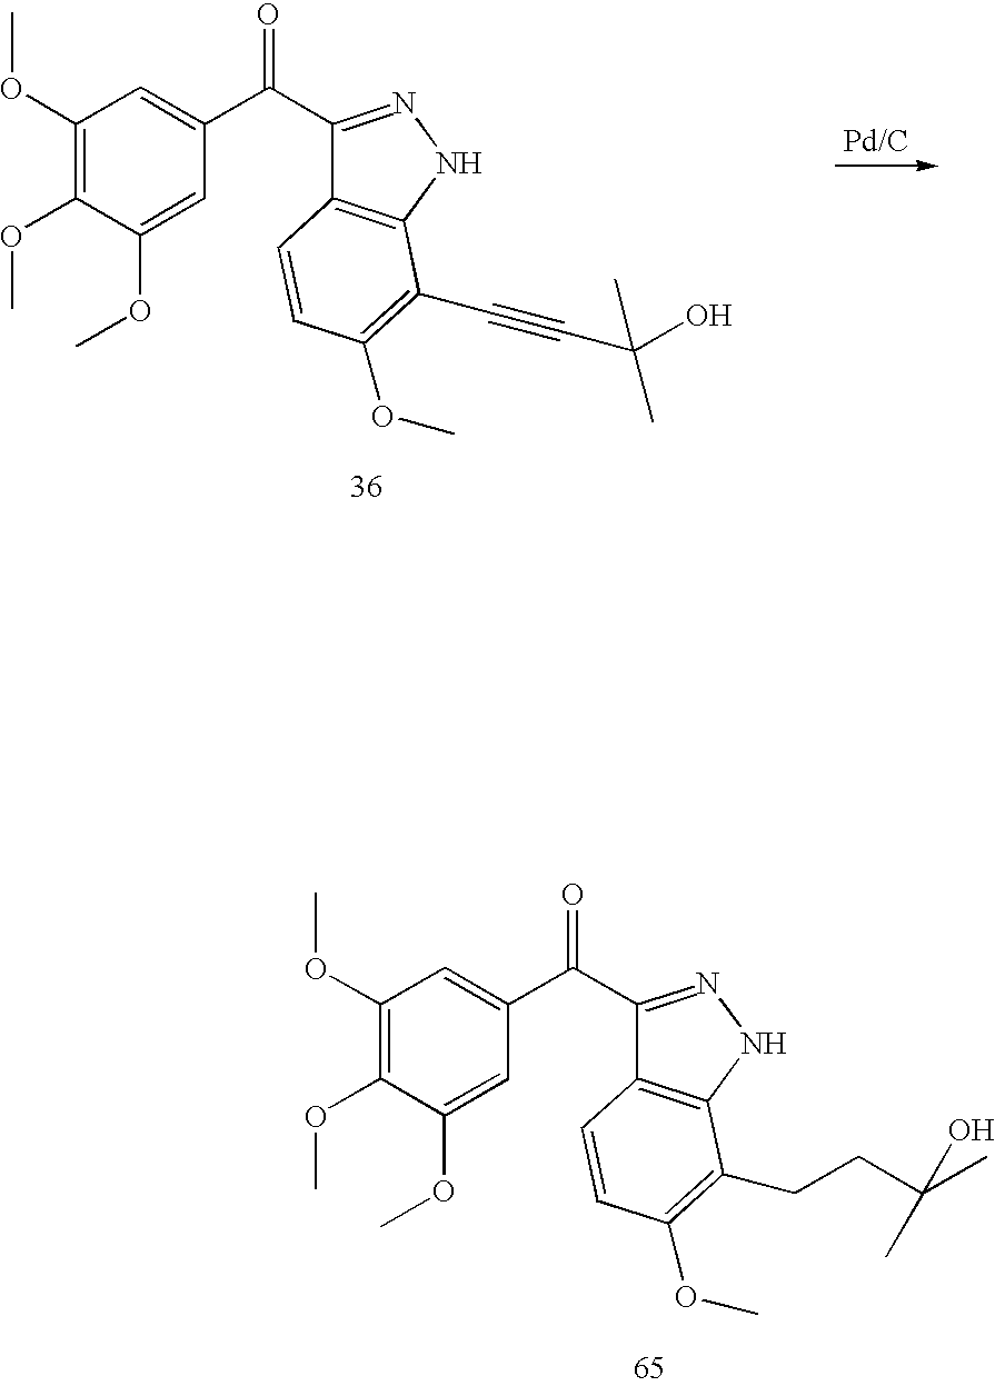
O(C1=C(OC)C=C(C(C2=NNC3=C2C=CC(OC)=C3C#CC(O)(C)C)=O)C=C1OC)C.O(C1=C(OC)C=C(C(C2=NNC3=C2C=CC(OC)=C3CCC(C)(O)C)=O)C=C1OC)C
